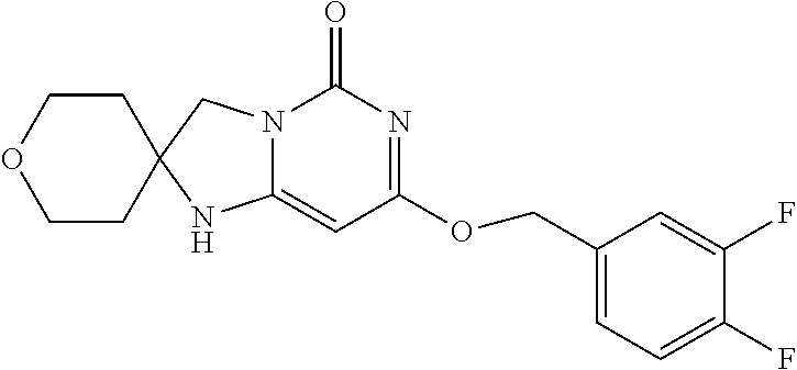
N12C(=CC(OCC3=CC=C(F)C(F)=C3)=NC1=O)NC1(C2)CCOCC1
